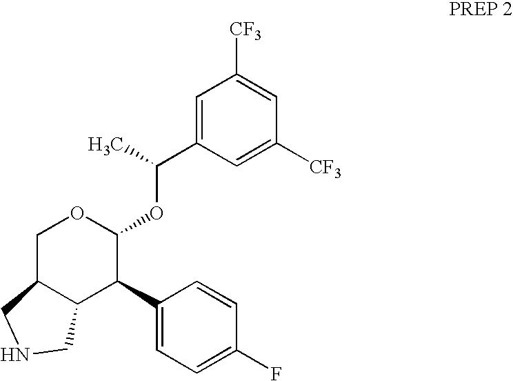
C(C1=CC([CF3])=CC([CF3])=C1)(C)OC1OCC2C(C1C1=CC=C(F)C=C1)CNC2
